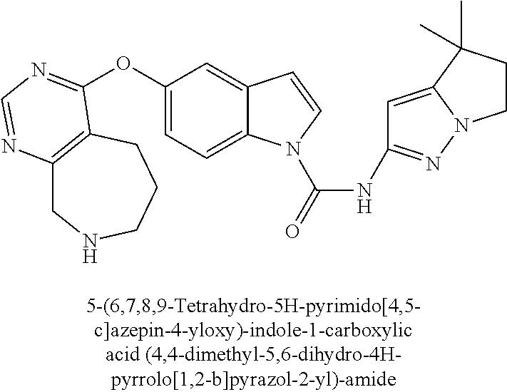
C1(OC2=NC=NC3=C2CCCNC3)=CC=C2C(=C1)C=CN2C(=O)NC1=NN2C(=C1)C(C)(C)CC2
